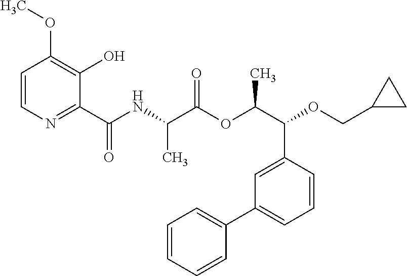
CC(C(=O)OC(C(C1=CC(C2=CC=CC=C2)=CC=C1)OCC1CC1)C)NC(C1=NC=CC(OC)=C1O)=O
